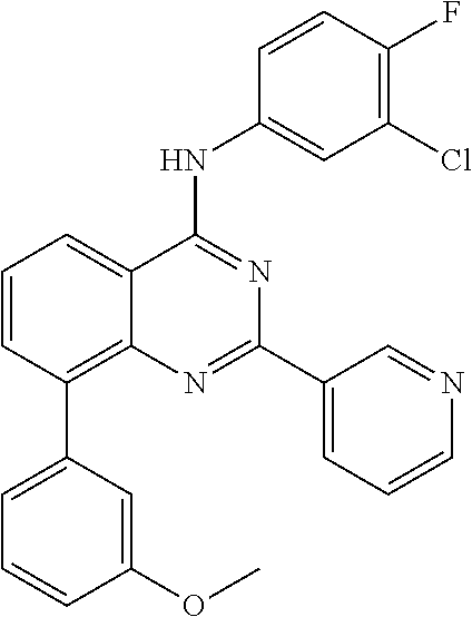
C1=CC(C2=CC=CC(OC)=C2)=C2C(=C1)C(NC1=CC(Cl)=C(F)C=C1)=NC(C1=CC=CN=C1)=N2
